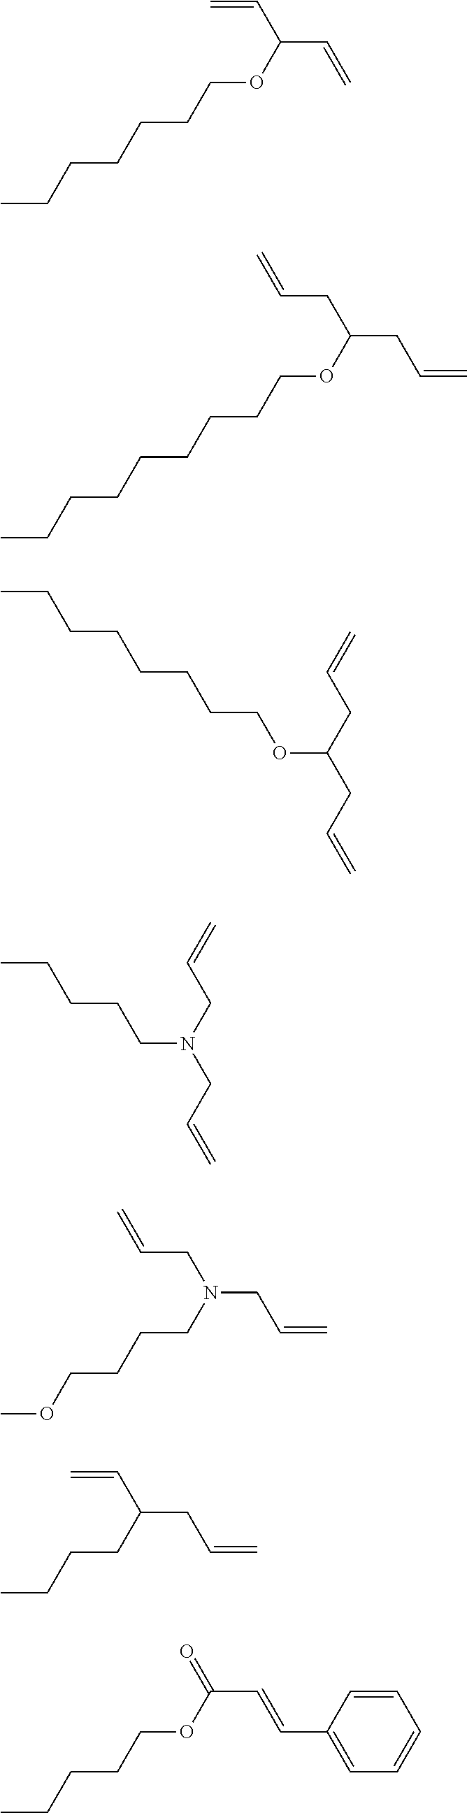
C(CCOC(C=C)C=C)CCCC.C(CCOC(CC=C)CC=C)CCCCCC.C(COC(CC=C)CC=C)CCCCCC.C(CCN(CC=C)CC=C)CC.C=CCN(CCCCOC)CC=C.C=CC(CCCC)CC=C.C(CCCC)OC(=O)C=CC1=CC=CC=C1
